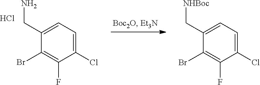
C1(CN)=CC=C(Cl)C(F)=C1Br.Cl.C1(C[NHBoc])=CC=C(Cl)C(F)=C1Br
